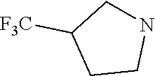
N1CC([F3C])CC1
